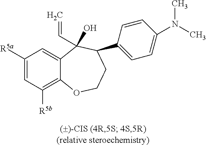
C1([R5a])=CC([R5b])=C2C(=C1)C(C=C)(O)C(C1=CC=C(N(C)C)C=C1)CCO2
